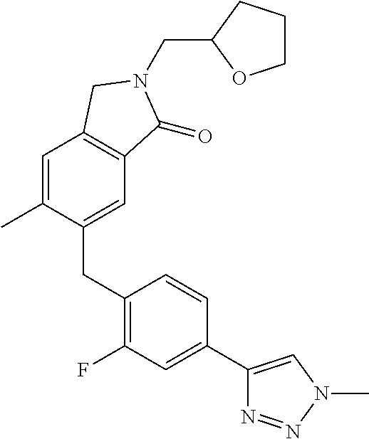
C1=C(C)C(CC2=C(F)C=C(C3=CN(C)N=N3)C=C2)=CC2=C1CN(CC1CCCO1)C2=O
